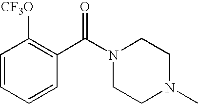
C1=CC([CF3O])=C(C(N2CCN(C)CC2)=O)C=C1
